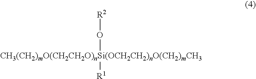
[CH3(CH2)mO(CH2CH2O)nSi(OCH2CH2)nO(CH2)mCH3]([R1])O[R2]
